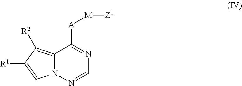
C12=C([R2])C([R1])=CN1N=CN=C2[A][M][Z1]
